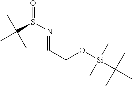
O=S(N=CCO[Si](C(C)(C)C)(C)C)C(C)(C)C
